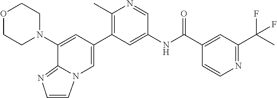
O1CCN(C2=CC(C3=C(C)N=CC(NC(C4=CC(C(F)(F)C)=NC=C4)=O)=C3)=CN3C=CN=C23)CC1
